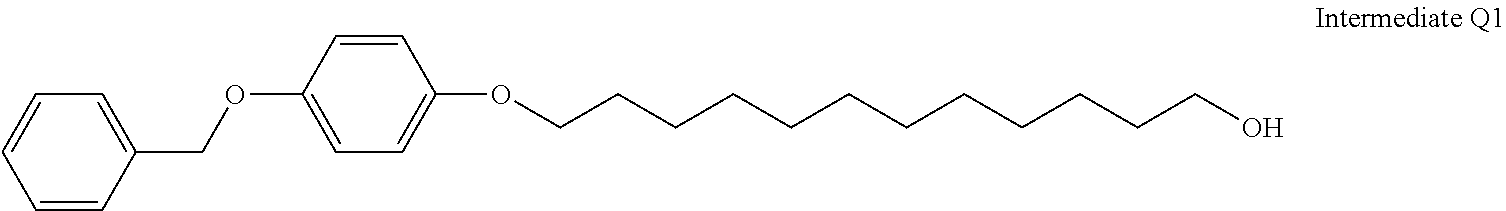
C1=CC(COC2=CC=C(OCCCCCCCCCCCCO)C=C2)=CC=C1
